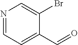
N1=CC=C(C=O)C(Br)=C1
